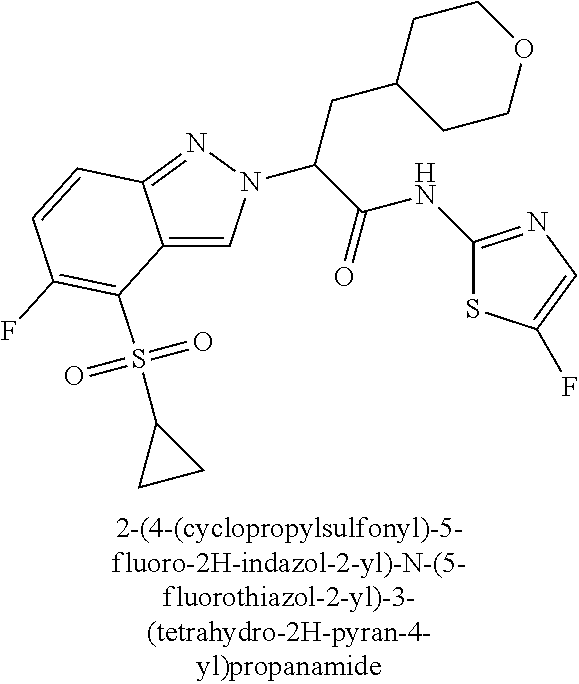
C12=CN(C(C(=O)NC3=NC=C(F)S3)CC3CCOCC3)N=C1C=CC(F)=C2S(=O)(=O)C1CC1
